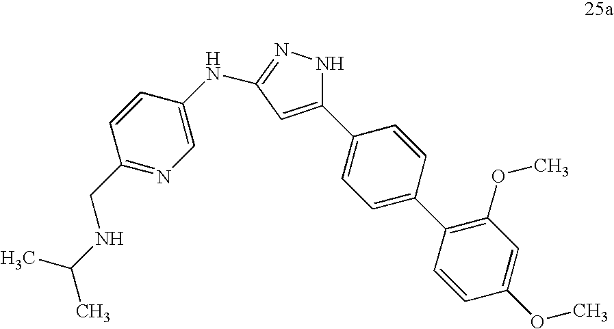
C1(C2=CC=C(C3=C(OC)C=C(OC)C=C3)C=C2)=CC(NC2=CN=C(CNC(C)C)C=C2)=NN1
